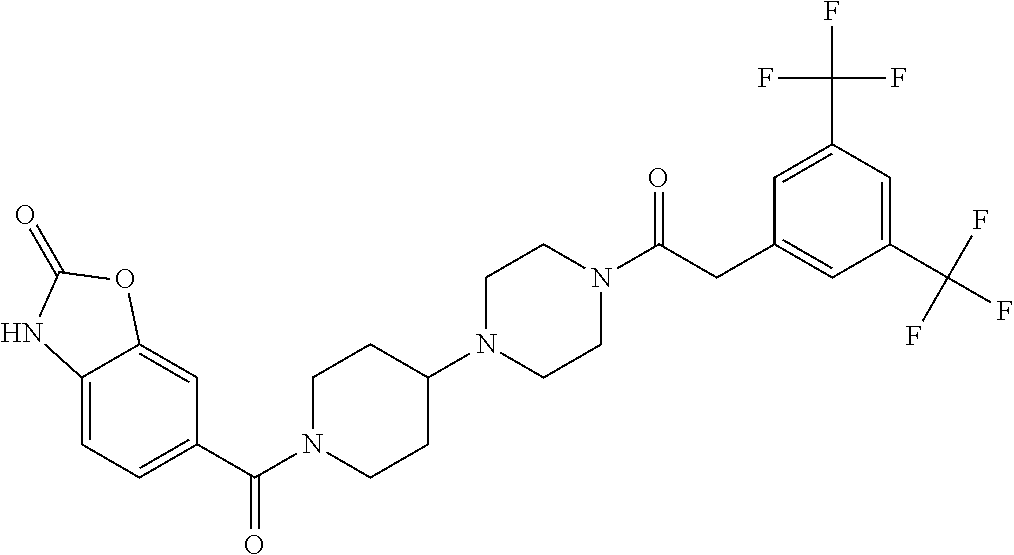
C12=CC=C(C(=O)N3CCC(N4CCN(C(=O)CC5=CC(C(F)(F)F)=CC(C(F)(F)F)=C5)CC4)CC3)C=C1OC(=O)N2
